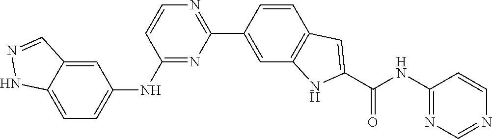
C1=NC=CC(NC(C2=CC3=C(N2)C=C(C2=NC=CC(NC4=CC=C5NN=CC5=C4)=N2)C=C3)=O)=N1
